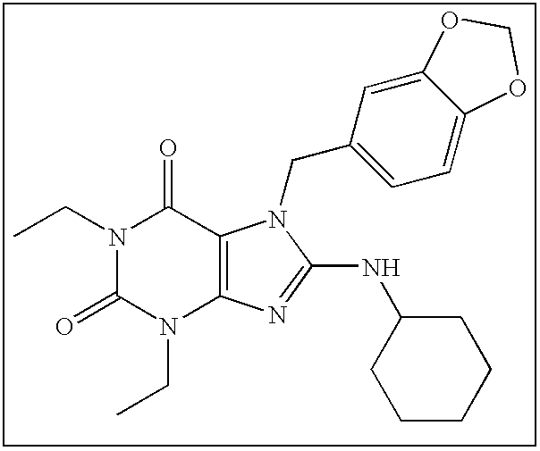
N1(CC)C(=O)N(CC)C2=C(C1=O)N(CC1=CC=C3C(=C1)OCO3)C(NC1CCCCC1)=N2
